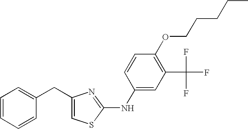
C1=C(CC2=CC=CC=C2)N=C(NC2=CC(C(F)(F)F)=C(OCCCCC)C=C2)S1
